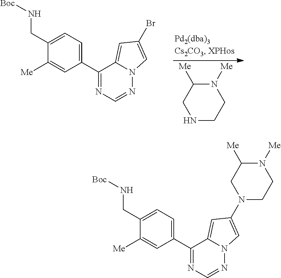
N1CCN([Me])C([Me])C1.C1(C2=NC=NN3C2=CC(Br)=C3)=CC=C(CN[Boc])C([Me])=C1.C1(C2=NC=NN3C2=CC(N2CCN([Me])C([Me])C2)=C3)=CC=C(CN[Boc])C([Me])=C1
